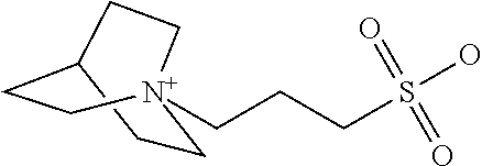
C12CC[N+](CCCS(O)(=O)=O)(CC1)CC2
